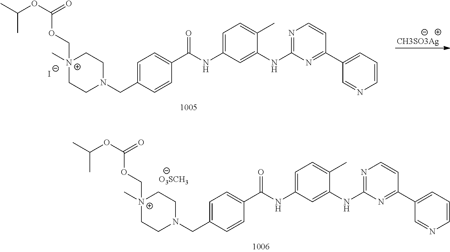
[N+]1(C)(COC(OC(C)C)=O)CCN(CC2=CC=C(C(NC3=CC=C(C)C(NC4=NC=CC(C5=CC=CN=C5)=N4)=C3)=O)C=C2)CC1.[I-].[CH3SO3Ag].[N+]1(C)(COC(OC(C)C)=O)CCN(CC2=CC=C(C(NC3=CC=C(C)C(NC4=NC=CC(C5=CC=CN=C5)=N4)=C3)=O)C=C2)CC1.[O3SCH3]
